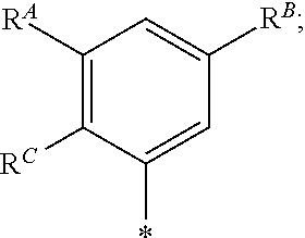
C1([RC])=C([RA])C=C([RB])C=C1*
